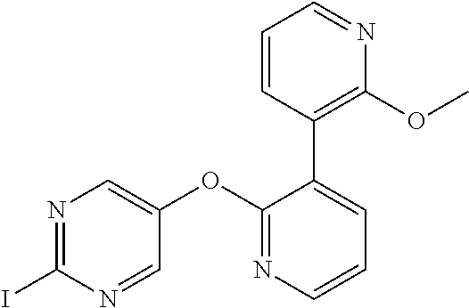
N1=C(I)N=CC(OC2=NC=CC=C2C2=C(OC)N=CC=C2)=C1
